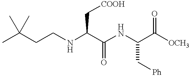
CC(CCNC(C(NC(C([OCH3])=O)C[Ph])=O)C[COOH])(C)C
